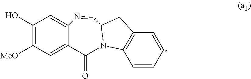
OC1=C([MeO])C=C2C(=O)N3C4=C(C=CC=C4)CC3C=NC2=C1
